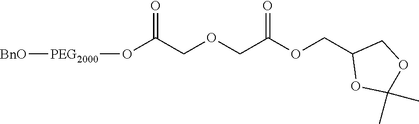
O(C(COCC(OCC1OC(C)(C)OC1)=O)=O)[PEG2000][BnO]
